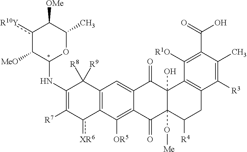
C12=C(C([OR5])=C3C(=C1)C(=O)C1(O)C(O[Me])(C3=O)C([R4])CC3=C1C([R1O])=C(C(=O)O)C(C)=C3[R3])c([XR6])C([R7])=C(NC1OC(C)C([OMe])c([R10Y])C1[MeO])C2([R9])[R8]
